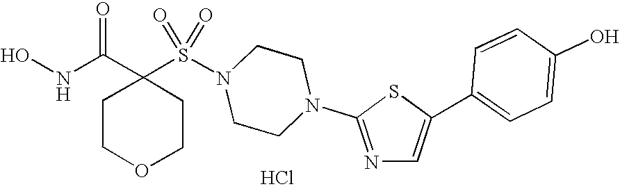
Cl.C1(S(N2CCN(C3=NC=C(C4=CC=C(O)C=C4)S3)CC2)(=O)=O)(C(NO)=O)CCOCC1
